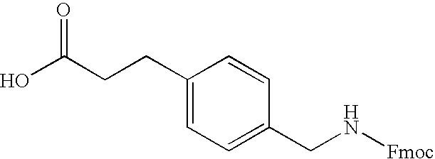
OC(CCC1=CC=C(CN[Fmoc])C=C1)=O
